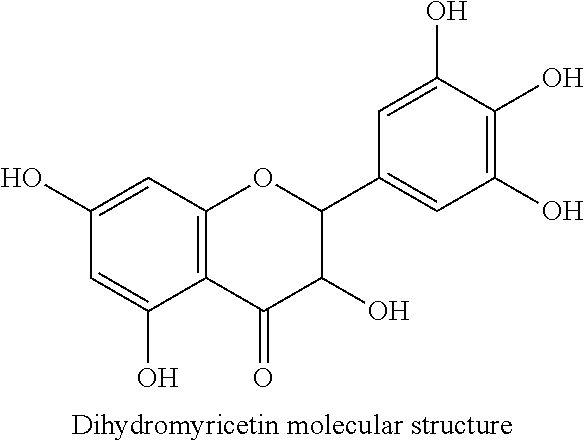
C1=C(O)C=C(O)C2=C1OC(C1=CC(O)=C(O)C(O)=C1)C(O)C2=O
